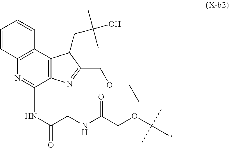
C12=C(C3=C(N=C1NC(=O)CNC(COC(C)(C)C)=O)C=CC=C3)C(CC(O)(C)C)C(COCC)=N2
